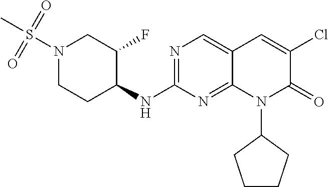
N1(S(C)(=O)=O)CCC(NC2=NC=C3C(=N2)N(C2CCCC2)C(=O)C(Cl)=C3)C(F)C1
